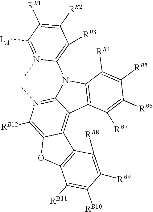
C12=C(C([RB4])=C([RB5])C([RB6])=C1[RB7])N(C1=C([RB3])C([RB2])=C([RB1])C([LA])=N1C)C1=N(C)C([RB12])=C3C(=C21)C1=C(O3)C([RB11])=C([RB10])C([RB9])=C1[RB8]
